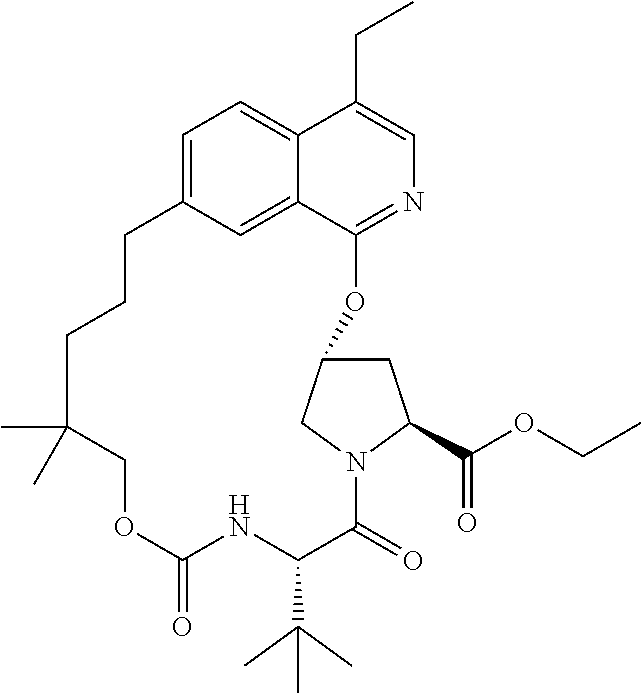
C1=C2C=C3C(=C1)C(CC)=CN=C3OC1CC(C(OCC)=O)N(C(=O)C(C(C)(C)C)NC(=O)OCC(C)(C)CCC2)C1
